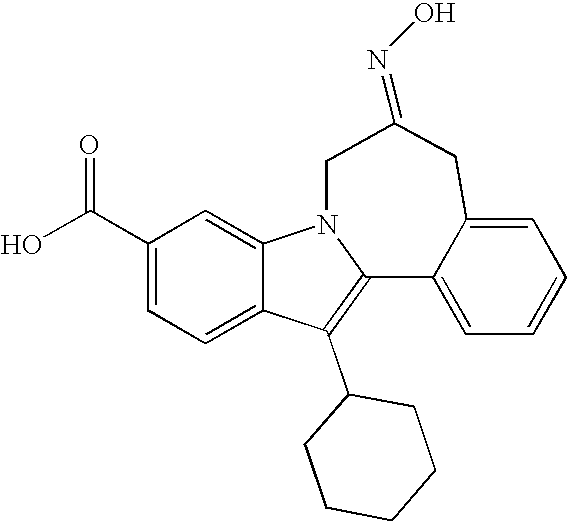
C1(C(O)=O)=CC=C2C(=C1)N1C(=C2C2CCCCC2)C2=CC=CC=C2CC(=NO)C1
